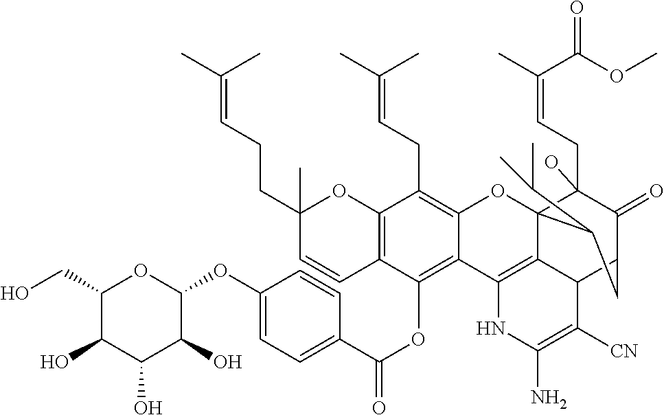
O(C1OC(CO)C(O)C(O)C1O)C1=CC=C(C(OC2=C3C(=C(CC=C(C)C)C4=C2C=CC(CCC=C(C)C)(C)O4)OC24C(CC=C(C)C(OC)=O)(O)C(=O)C(CC2C(C)C)C2C4=C3NC(N)=C2[CN])=O)C=C1
